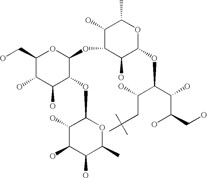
C1(O)C(O)C(O)C(C)OC1OC1C(OC2C(O)C(OC(C(C(O)CO)O)C(O)CC(C)(C)C)OC(C)C2O)OC(CO)C(O)C1O
